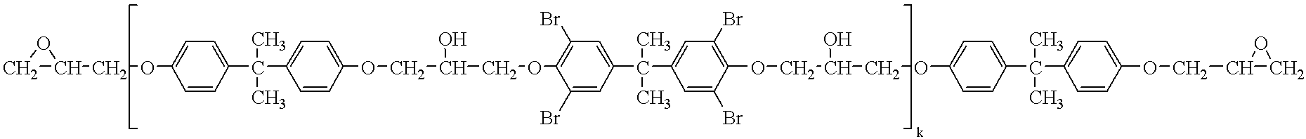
C1C(COC2=CC=C(C(C3=CC=C(OCC(COC4=C(Br)C=C(C(C5=CC(Br)=C(OCC(COC6=CC=C(C(C7=CC=C(OCC8CO8)C=C7)(C)C)C=C6)O)C(Br)=C5)(C)C)C=C4Br)O)C=C3)(C)C)C=C2)O1
